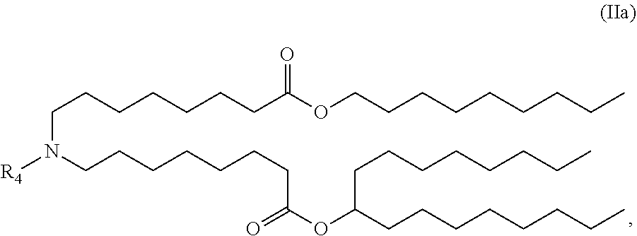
C(CCCC)CCCCOC(CCCCCCCN([R4])CCCCCCCC(=O)OC(CCCCCCCC)CCCCCCCC)=O
